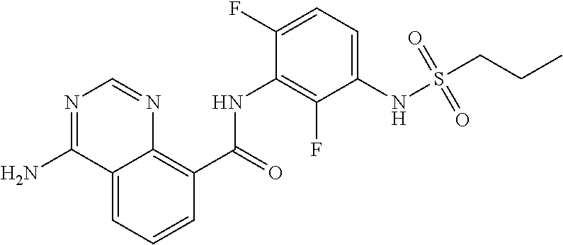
C12=CC=CC(C(=O)NC3=C(F)C(NS(CCC)(=O)=O)=CC=C3F)=C1N=CN=C2N
